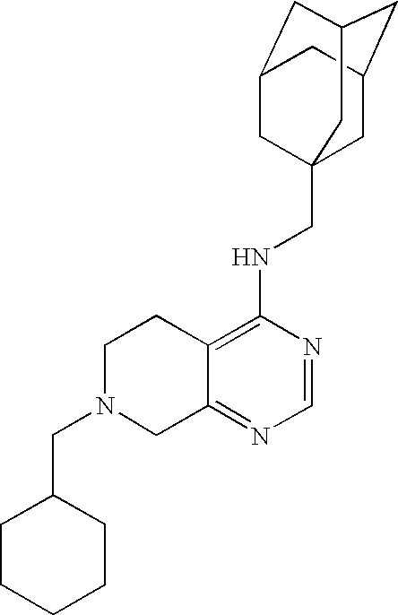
C12=C(NCC34CC5CC(CC(C3)C5)C4)N=CN=C1CN(CC1CCCCC1)CC2
